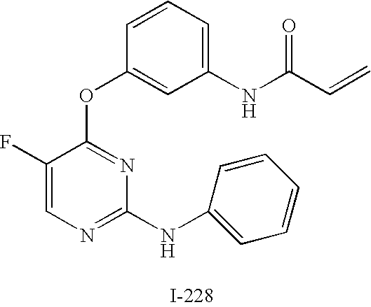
C1=C(NC(C=C)=O)C=C(OC2=NC(NC3=CC=CC=C3)=NC=C2F)C=C1
